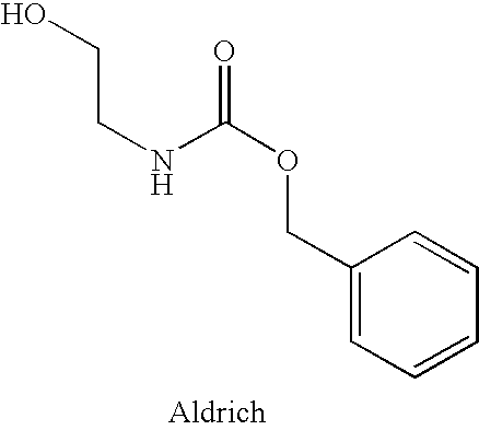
N(C(OCC1=CC=CC=C1)=O)CCO
